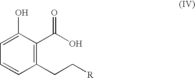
C1=C(O)C(C(O)=O)=C(CC[R])C=C1
